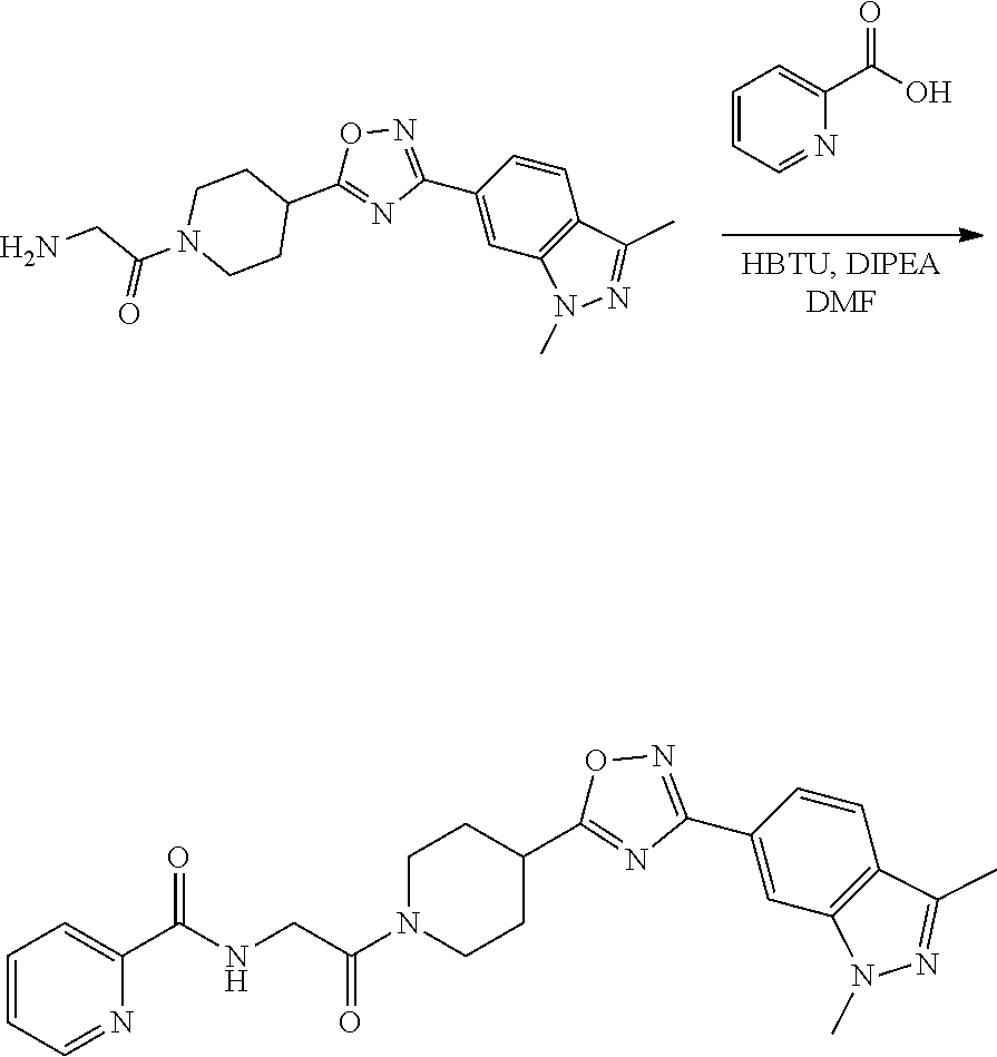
O1C(C2CCN(C(CN)=O)CC2)=NC(C2=CC3=C(C=C2)C(C)=NN3C)=N1.OC(C1=CC=CC=N1)=O.O1N=C(C2=CC3=C(C=C2)C(C)=NN3C)N=C1C1CCN(C(CNC(C2=CC=CC=N2)=O)=O)CC1
